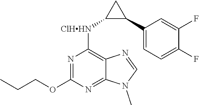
N1(C)C=NC2=C([ClHHN]C3C(C4=CC=C(F)C(F)=C4)C3)N=C(OCCC)N=C12
